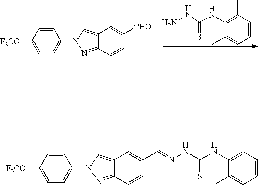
C12=NN(C3=CC=C([F3CO])C=C3)C=C1C=C([CHO])C=C2.C1=CC(C)=C(NC(NN)=S)C(C)=C1.C12=NN(C3=CC=C([F3CO])C=C3)C=C1C=C(C=NNC(NC1=C(C)C=CC=C1C)=S)C=C2
